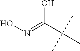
N(=C(C(C)(C)C)O)O
